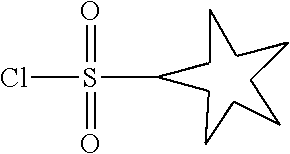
S(C)(Cl)(=O)=O
